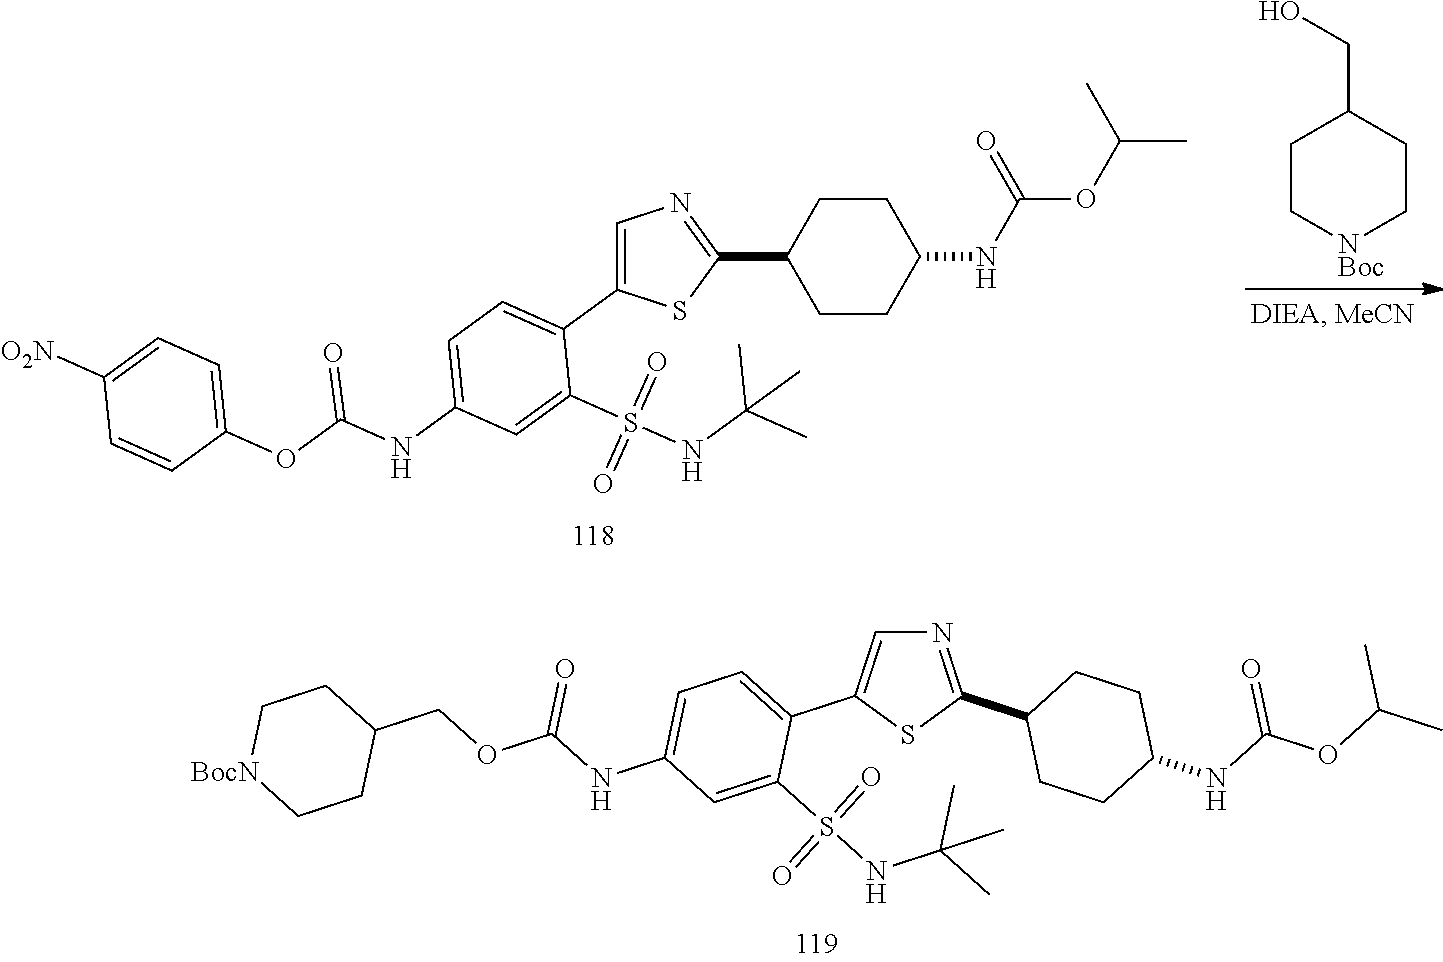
C1C[NBoc]CCC1CO.N1=C(C2CCC(NC(=O)OC(C)C)CC2)SC(C2=CC=C(NC(=O)OC3=CC=C([O2N])C=C3)C=C2S(NC(C)(C)C)(=O)=O)=C1.N1=C(C2CCC(NC(=O)OC(C)C)CC2)SC(C2=CC=C(NC(=O)OCC3CC[BocN]CC3)C=C2S(NC(C)(C)C)(=O)=O)=C1
